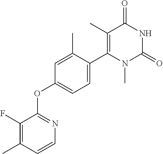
C1=C(C)C(C2=C(C)C(=O)NC(=O)N2C)=CC=C1OC1=NC=CC(C)=C1F
